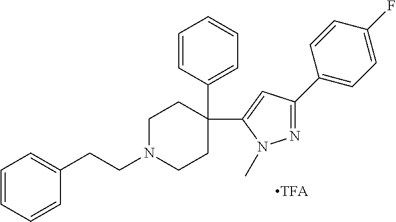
[TFA].C1CN(CCC2=CC=CC=C2)CCC1(C1=CC=CC=C1)C1=CC(C2=CC=C(F)C=C2)=NN1C
